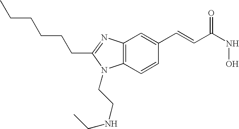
C12=C(C=CC(C=CC(NO)=O)=C1)N(CCNCC)C(CCCCCC)=N2
